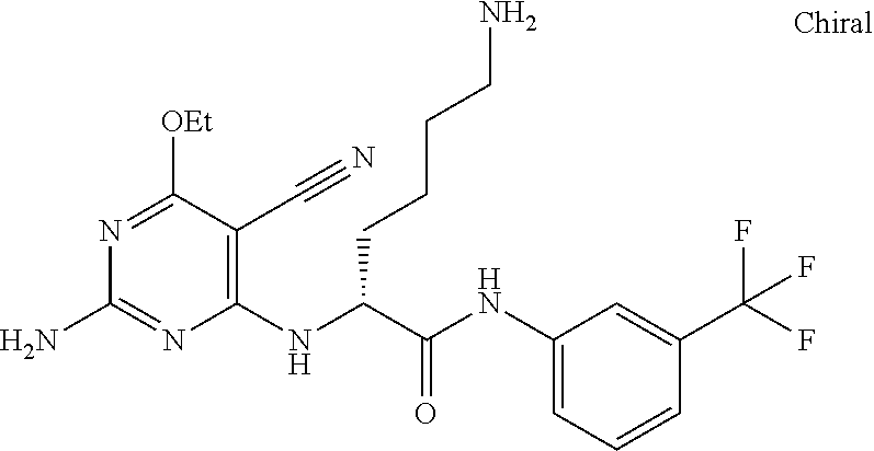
C1(NC(C(NC2=CC=CC(C(F)(F)F)=C2)=O)CCCCN)=C(C#N)C([OEt])=NC(N)=N1
